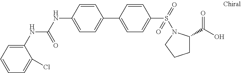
C1(NC(NC2=CC=C(C3=CC=C(S(=O)(=O)N4C(C(O)=O)CCC4)C=C3)C=C2)=O)=CC=CC=C1Cl
